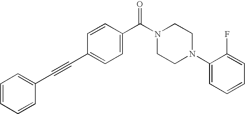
C1=CC=CC(C#CC2=CC=C(C(N3CCN(C4=CC=CC=C4F)CC3)=O)C=C2)=C1
